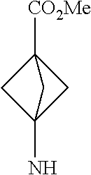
C12(N)CC([CO2Me])(C1)C2
